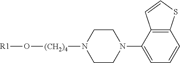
C12=C(SC=C1)C=CC=C2N1CCN([(CH2)4]O[R1])CC1
